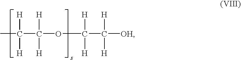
CC(C(OC(C([OH])([H])[H])([H])[H])([H])[H])([H])[H]
